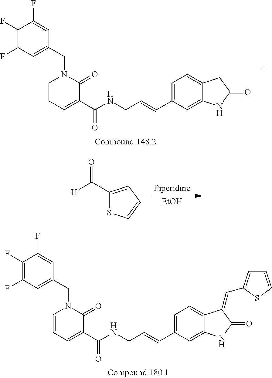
C1(F)=C(F)C=C(CN2C=CC=C(C(NCC=CC3=CC=C4C(=C3)NC(=O)C4)=O)C2=O)C=C1F.[EtOH].[H]C(=O)C1=CC=CS1.C1(F)=C(F)C=C(CN2C=CC=C(C(NCC=CC3=CC=C4C(=C3)NC(=O)C4=CC3=CC=CS3)=O)C2=O)C=C1F
